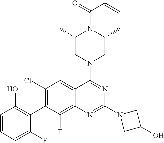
C1=CC=C(F)C(C2=C(Cl)C=C3C(=C2F)N=C(N2CC(O)C2)N=C3N2CC(C)N(C(=O)C=C)C(C)C2)=C1O
